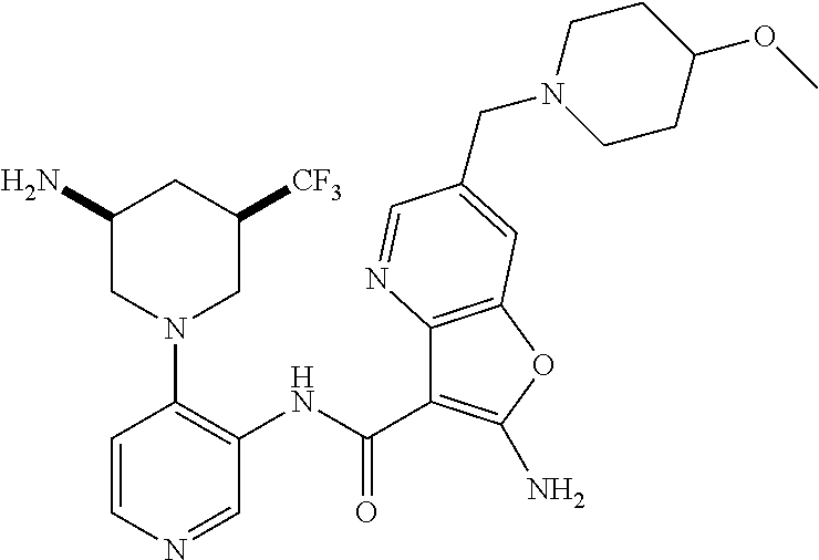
C1=CN=CC(NC(C2=C(N)OC3=C2N=CC(CN2CCC(OC)CC2)=C3)=O)=C1N1CC(N)CC([CF3])C1
